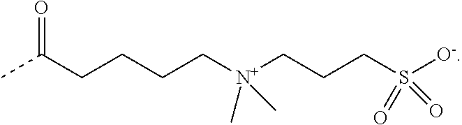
CC(CCCC[N+](CCCS([O-])(=O)=O)(C)C)=O
